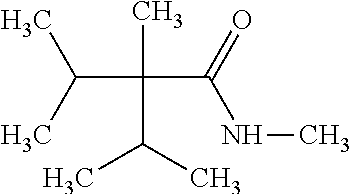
CC(C(C)C)(C(=O)NC)C(C)C
